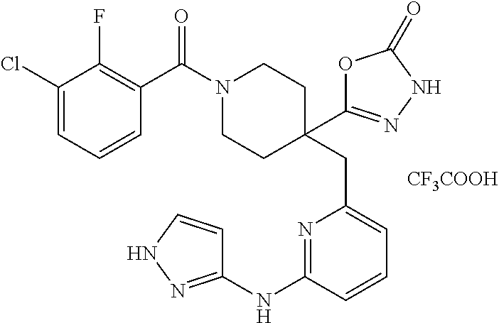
C1(Cl)=CC=CC(C(N2CCC(CC3=CC=CC(NC4=NNC=C4)=N3)(C3=NNC(=O)O3)CC2)=O)=C1F.[CF3COOH]
